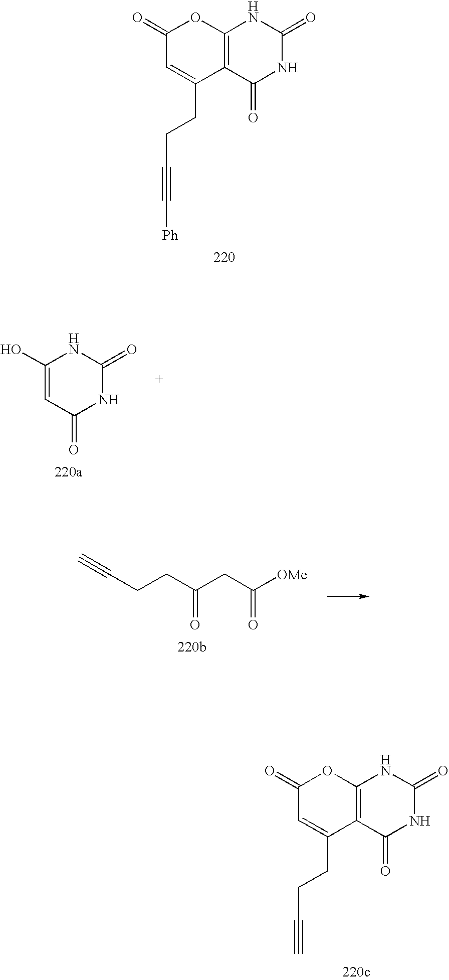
C1(=O)C=C(CCC#C[Ph])C2=C(O1)NC(=O)NC2=O.C1=C(O)NC(=O)NC1=O.C(CCC(CC([OMe])=O)=O)#C.C1(=O)C=C(CCC#C)C2=C(O1)NC(=O)NC2=O
